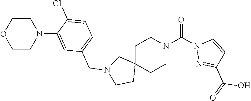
C1C2(CCN(C(=O)N3N=C(C(O)=O)C=C3)C1)CN(CC1=CC=C(Cl)C(N3CCOCC3)=C1)CC2
